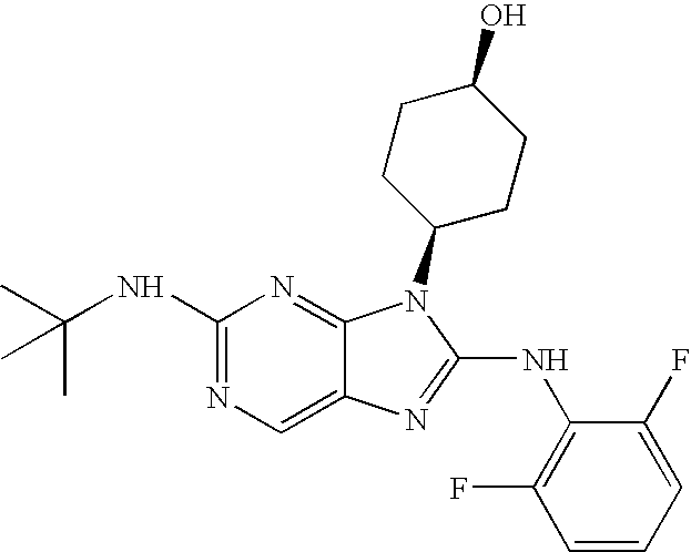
N1=C(NC(C)(C)C)N=C2C(=C1)N=C(NC1=C(F)C=CC=C1F)N2C1CCC(O)CC1
